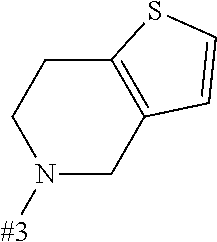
C1N([#3])CCC2=C1C=CS2
